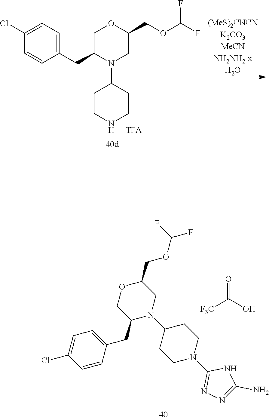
C1(CC2N(C3CCNCC3)CC(COC(F)F)OC2)=CC=C(Cl)C=C1.[(MeS)2CNCNK2CO3MeCNNH2NH2 xH2O].C1(CC2=CC=C(Cl)C=C2)N(C2CCN(C3=NN=C(N)N3)CC2)CC(COC(F)F)OC1.[F3C]C(O)=O
